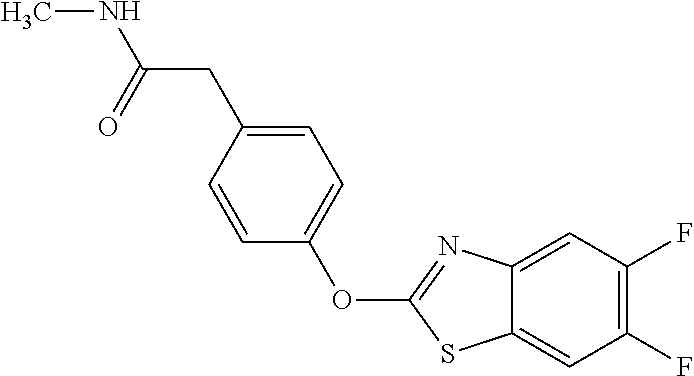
C12=CC(F)=C(F)C=C1N=C(OC1=CC=C(CC(NC)=O)C=C1)S2
